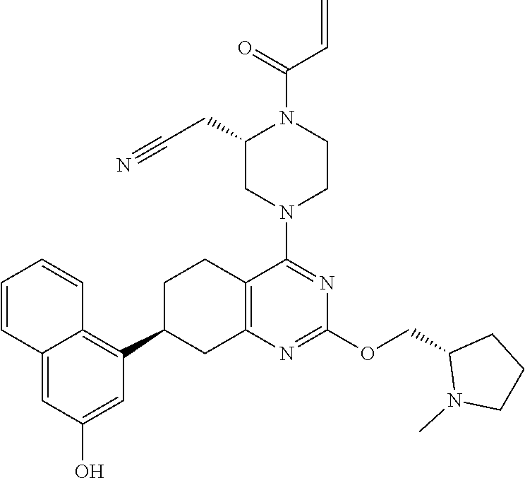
C1(OCC2CCCN2C)=NC2=C(C(N3CCN(C(C=C)=O)C(CC#N)C3)=N1)CCC(C1=C3C(=CC(O)=C1)C=CC=C3)C2
